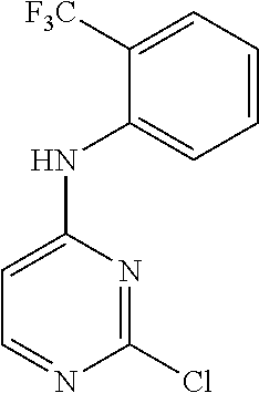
N1=C(Cl)N=CC=C1NC1=CC=CC=C1[F3C]
